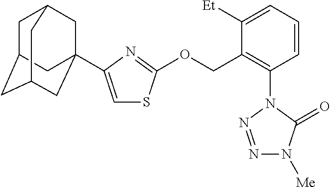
[Me]N1N=NN(C2=C(COC3=NC(C45CC6CC(CC(C4)C6)C5)=CS3)C([Et])=CC=C2)C1=O
